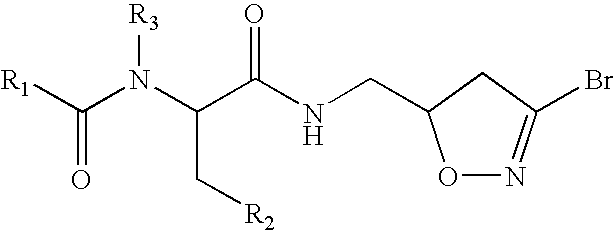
O1N=C(Br)CC1CNC(C(N(C([R1])=O)[R3])C[R2])=O
